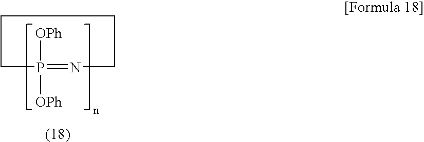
P1([OPh])([OPh])=NCCCC1
